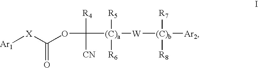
[Ar1][X]C(OC([CN])([R4])[(C)a]([R6])([R5])[W][(C)b]([R7])([R8])[Ar2])=O
